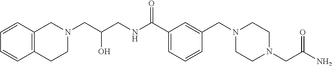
C1=C(C(NCC(CN2CC3=C(CC2)C=CC=C3)O)=O)C=C(CN2CCN(CC(=O)N)CC2)C=C1
